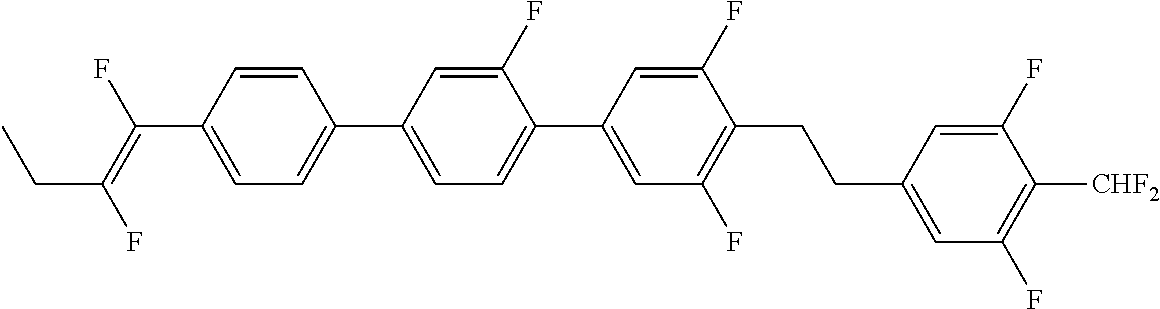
C1=CC(C(=C(F)CC)F)=CC=C1C1=CC=C(C2=CC(F)=C(CCC3=CC(F)=C([CHF2])C(F)=C3)C(F)=C2)C(F)=C1
